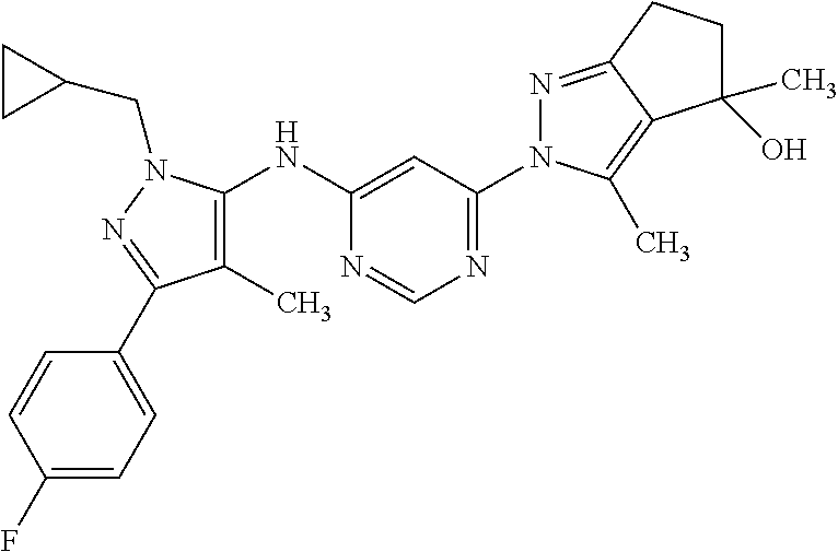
N1=C2C(=C(C)N1C1=NC=NC(NC3=C(C)C(C4=CC=C(F)C=C4)=NN3CC3CC3)=C1)C(O)(C)CC2
